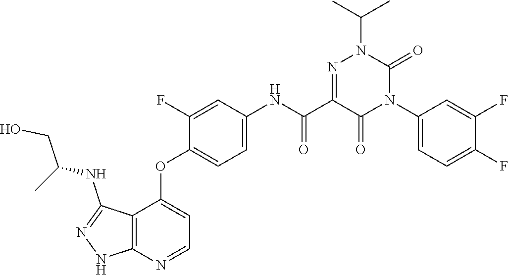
N1=C(NC(CO)C)C2=C(N=CC=C2OC2=CC=C(NC(C3=NN(C(C)C)C(=O)N(C4=CC=C(F)C(F)=C4)C3=O)=O)C=C2F)N1
